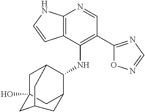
C12=C(C(NC3C4CC5(O)CC3CC(C5)C4)=C(C3=NC=NO3)C=N1)C=CN2
